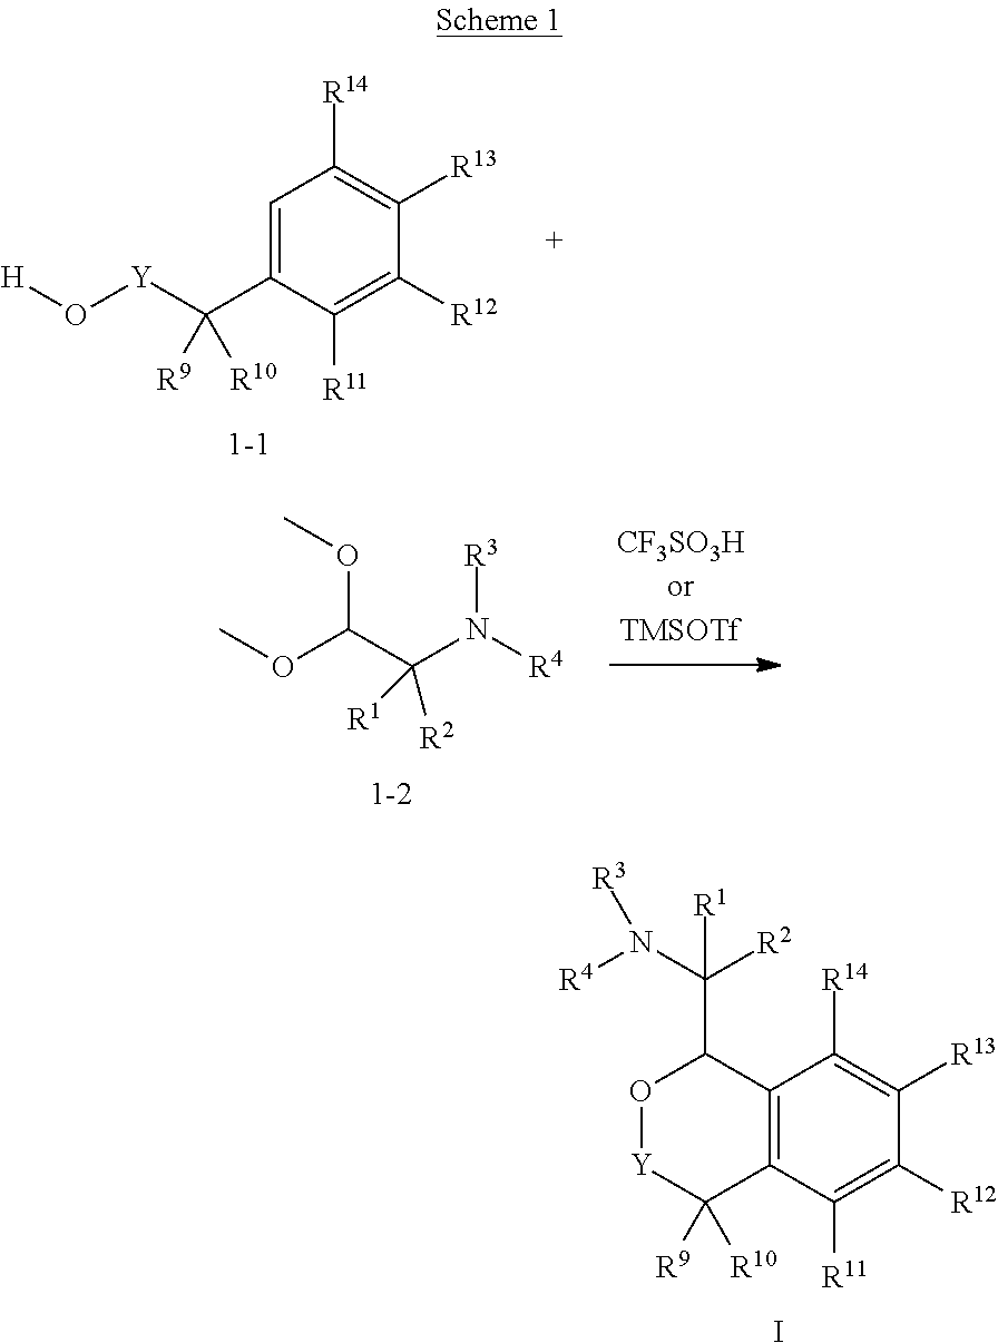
C1=C(C([Y]O[H])([R9])[R10])C([R11])=C([R12])C([R13])=C1[R14].COC(C(N([R4])[R3])([R2])[R1])OC.C12=C(C([R11])=C([R12])C([R13])=C1[R14])C([R9])([R10])[Y]OC2C(N([R4])[R3])([R2])[R1].I
